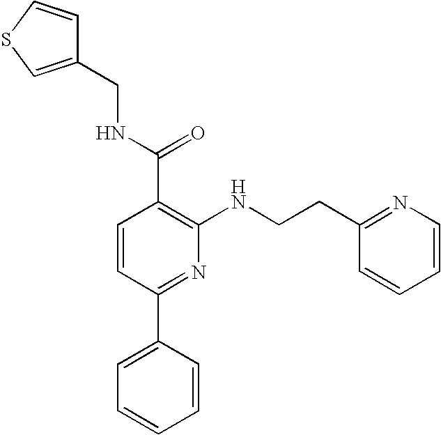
C1=CSC=C1CNC(C1=C(NCCC2=NC=CC=C2)N=C(C2=CC=CC=C2)C=C1)=O
